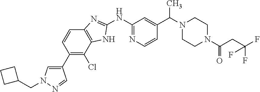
C12=C(NC(NC3=NC=CC(C(N4CCN(C(CC(F)(F)F)=O)CC4)C)=C3)=N1)C(Cl)=C(C1=CN(CC3CCC3)N=C1)C=C2
